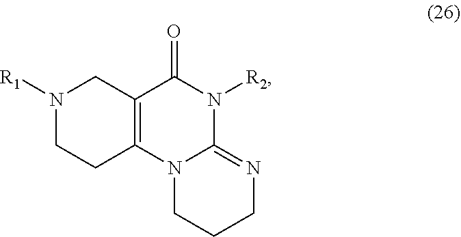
N1([R1])CCC2=C(C1)C(=O)N([R2])C1=NCCCN21
